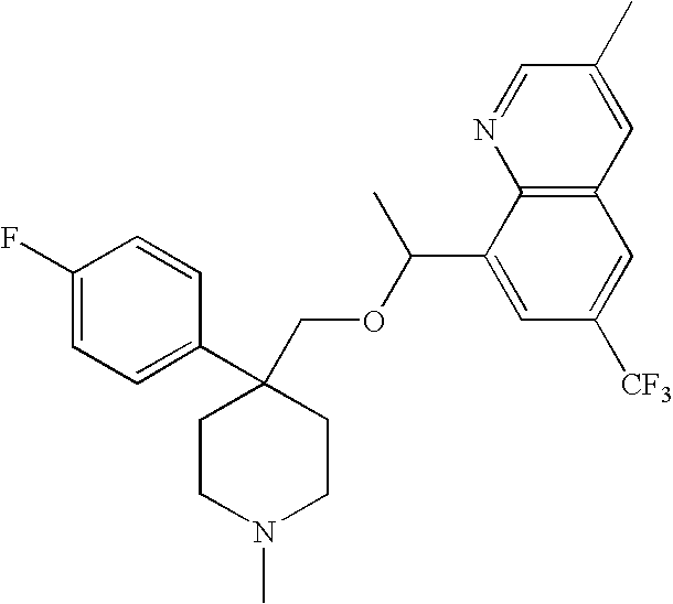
C1(F)=CC=C(C2(COC(C3=CC([CF3])=CC4=C3N=CC(C)=C4)C)CCN(C)CC2)C=C1
